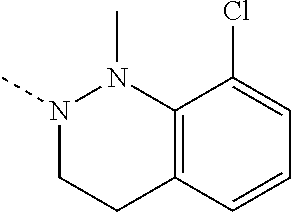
N1(C)CCC2=C(N1C)C(Cl)=CC=C2
